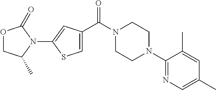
O1CC(C)N(C2=CC(C(N3CCN(C4=NC=C(C)C=C4C)CC3)=O)=CS2)C1=O
